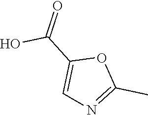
O1C(C)=NC=C1C(O)=O
